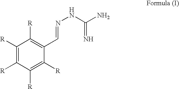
C1([R])=C([R])C([R])=C([R])C(C=NNC(N)=N)=C1[R]
